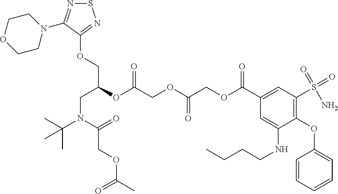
O(C(COC(C1=CC(S(=O)(=O)N)=C(OC2=CC=CC=C2)C(NCCCC)=C1)=O)=O)CC(OC(CN(C(C)(C)C)C(=O)COC(=O)C)COC1=NSN=C1N1CCOCC1)=O
